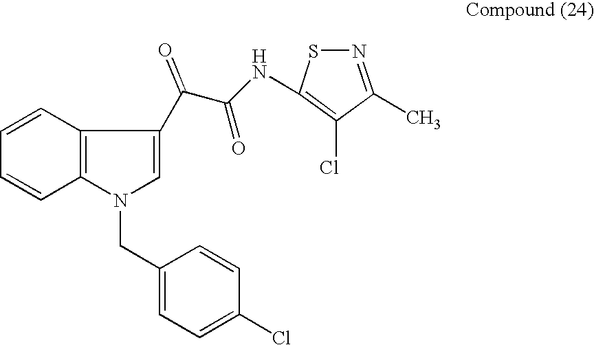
C1=CC2=C(C=C1)N(CC1=CC=C(Cl)C=C1)C=C2C(C(=O)NC1=C(Cl)C(C)=NS1)=O
